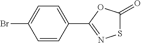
C1=CC(C2=NSC(=O)O2)=CC=C1Br
